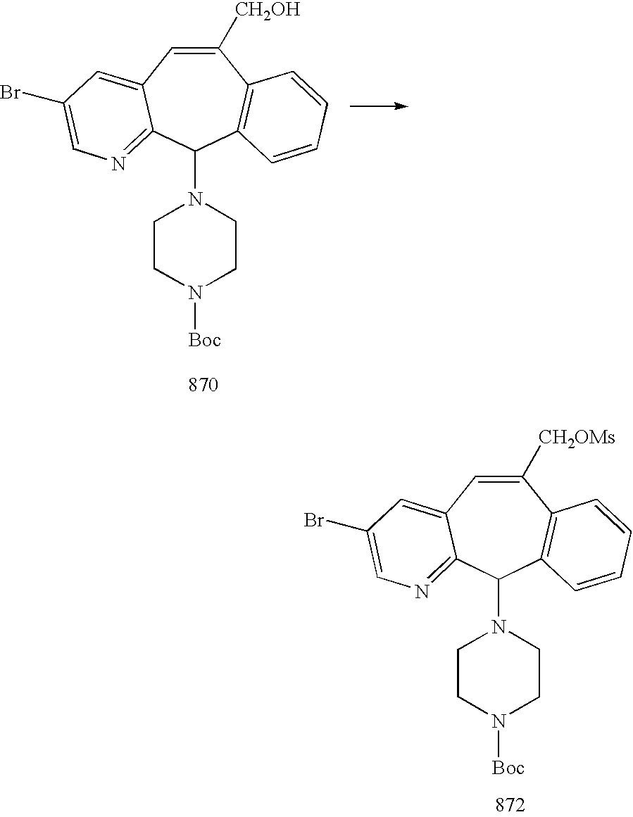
C1([CH2OMs])=CC2=CC(Br)=CN=C2C(N2CCN([Boc])CC2)C2=C1C=CC=C2.C1([CH2OH])=CC2=CC(Br)=CN=C2C(N2CCN([Boc])CC2)C2=C1C=CC=C2
